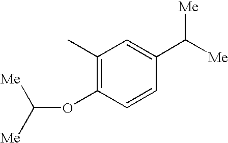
C1(C)=C(OC([Me])[Me])C=CC(C([Me])[Me])=C1
